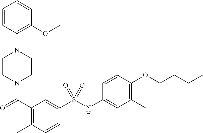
C1CN(C(=O)C2=C(C)C=CC(S(NC3=C(C)C(C)=C(OCCCC)C=C3)(=O)=O)=C2)CCN1C1=C(OC)C=CC=C1
